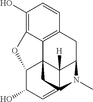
C1(O)=C2C3=C(C=C1)CC1C4([H])C35C(C(O)C=C4(N1C)C5)O2
